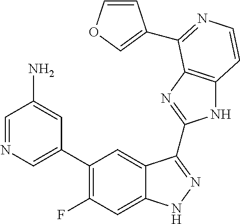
C1=C(C2=C(F)C=C3C(=C2)C(C2=NC4=C(N2)C=CN=C4C2=COC=C2)=NN3)C=C(N)C=N1
